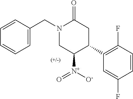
C1=C(CN2CC([N+]([O-])=O)C(C3=C(F)C=CC(F)=C3)CC2=O)C=CC=C1
